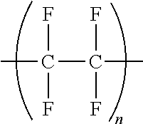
FC(F)(C(C)(F)F)C
